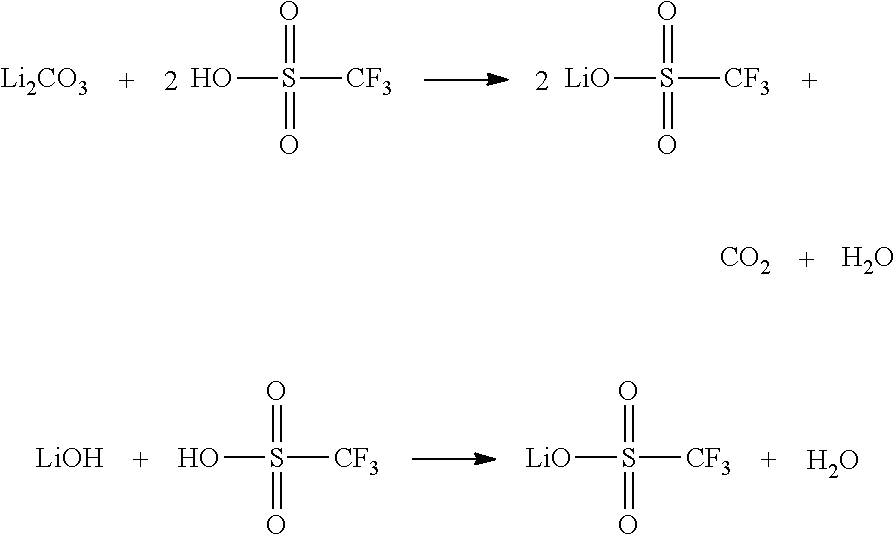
[Li2CO3].OS(=O)(=O)[CF3].[LiO]S(=O)(=O)[CF3].[CO2].O.OS(=O)(=O)[CF3].[LiOH].[LiO]S(=O)(=O)[CF3].O
